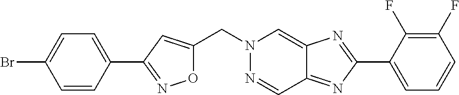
O1C(CN2N=CC3=NC(C4=CC=CC(F)=C4F)=NC3=C2)=CC(C2=CC=C(Br)C=C2)=N1
